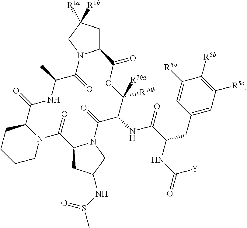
C12CC([R1b])([R1a])CN1C(=O)C(C)NC(=O)C1CCCCN1C(=O)C1CC(NS(C)=O)CN1C(=O)C(NC(=O)C(CC1=CC([R5c])=C([R5b])C([R5a])=C1)NC([Y])=O)C([R70a])([R70b])OC2=O
